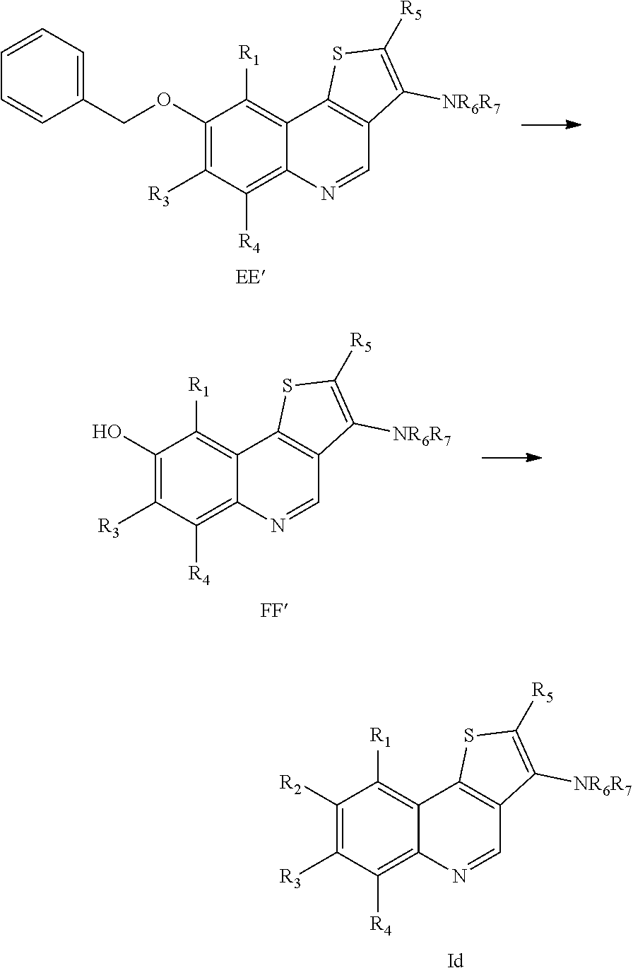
C1(O)=C([R3])C([R4])=C2C(=C1[R1])C1=C(C=N2)C([NR6R7])=C([R5])S1.[FF].C1([R2])=C([R3])C([R4])=C2C(=C1[R1])C1=C(C=N2)C([NR6R7])=C([R5])S1.[Id].C1(OCC2=CC=CC=C2)=C([R3])C([R4])=C2C(=C1[R1])C1=C(C=N2)C([NR6R7])=C([R5])S1
